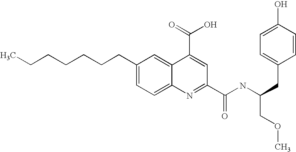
C(C1=CC=C2C(=C1)C(C(=O)O)=CC(C(NC(CC1=CC=C(O)C=C1)COC)=O)=N2)CCCCCC
